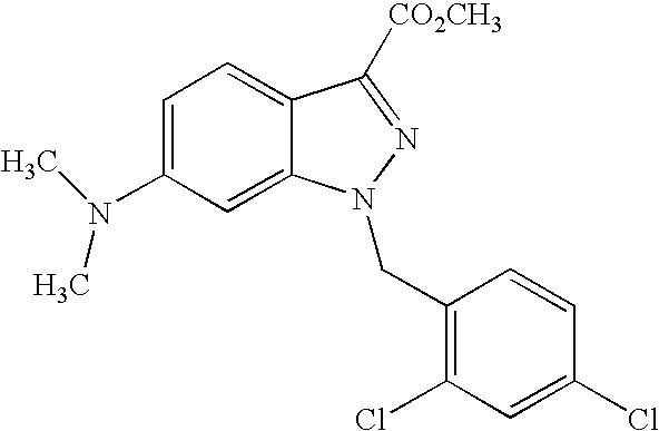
C1=C(N(C)C)C=C2C(=C1)C([CO2CH3])=NN2CC1=C(Cl)C=C(Cl)C=C1
